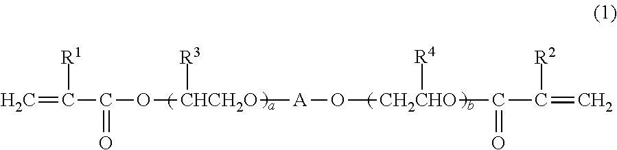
C=C([R1])C(=O)O[CHCH2O]([R3])[A]O[CH2CHO](C(=O)C([R2])=C)[R4]
